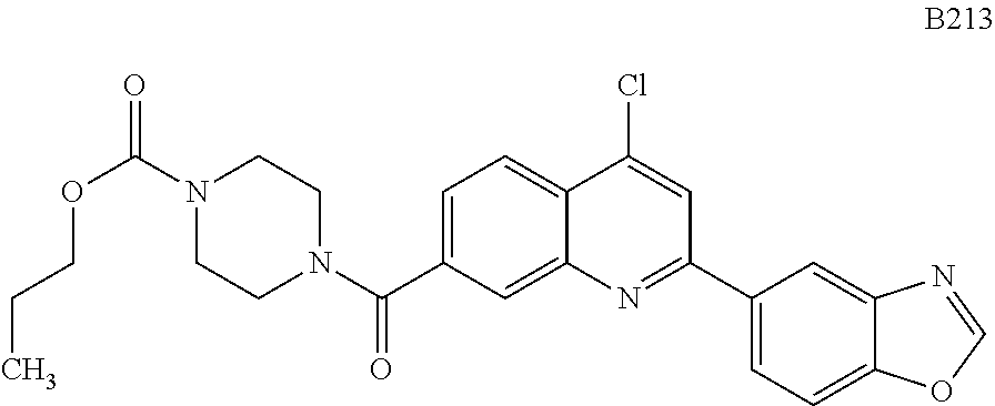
C1=C(C(N2CCN(C(=O)OCCC)CC2)=O)C=C2C(=C1)C(Cl)=CC(C1=CC=C3C(=C1)N=CO3)=N2
